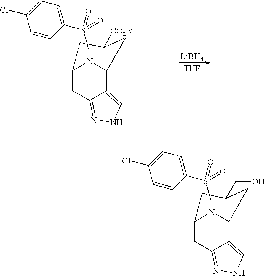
[LiBH4].[THF].C1=CC(S(C)(=O)=O)=CC=C1Cl.C1C([CO2Et])CC2C3=CNN=C3CC1N2.C1=CC(S(C)(=O)=O)=CC=C1Cl.C1C(CO)CC2C3=CNN=C3CC1N2
